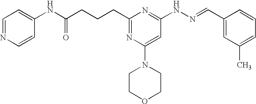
C(CCCC1=NC(N2CCOCC2)=CC(NN=CC2=CC(C)=CC=C2)=N1)(=O)NC1=CC=NC=C1
